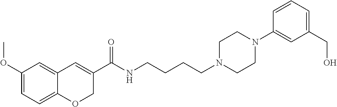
C1(OC)=CC=C2C(=C1)C=C(C(NCCCCN1CCN(C3=CC(CO)=CC=C3)CC1)=O)CO2
